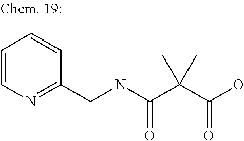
C1=CN=C(CNC(C(C(O)=O)(C)C)=O)C=C1
